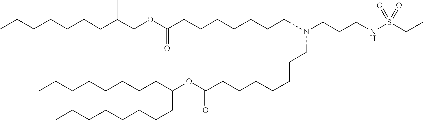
C(CCCC(CCCCCCCC)OC(=O)CCCCCCCCN(CCCCCCCCC(OCC(CCCCCCC)C)=O)CCCNS(CC)(=O)=O)CCCC
